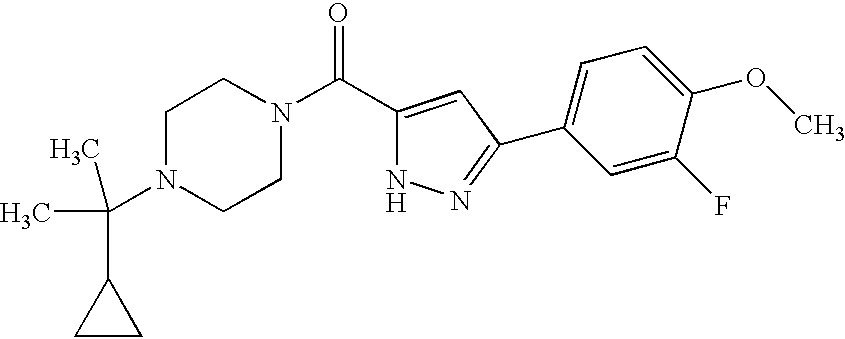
C(C1CC1)(N1CCN(C(C2=CC(C3=CC=C(OC)C(F)=C3)=NN2)=O)CC1)(C)C
